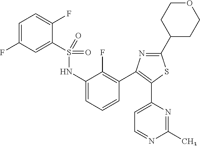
S(=O)(=O)(NC1=CC=CC(C2=C(C3=CC=NC(C)=N3)SC(C3CCOCC3)=N2)=C1F)C1=CC(F)=CC=C1F
